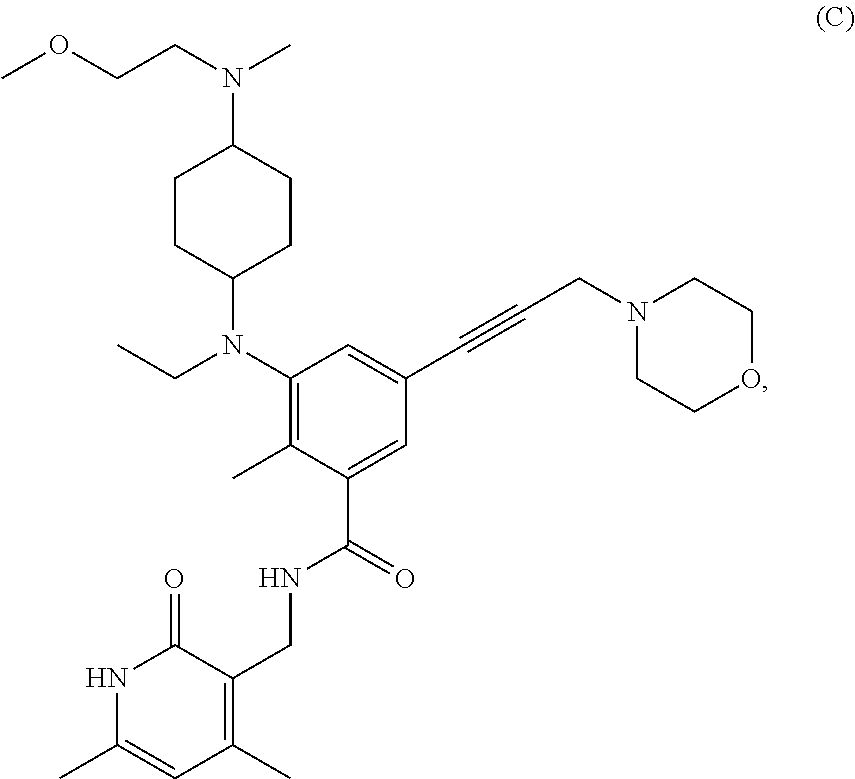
N1C(C)=CC(C)=C(CNC(C2=CC(C#CCN3CCOCC3)=CC(N(CC)C3CCC(N(CCOC)C)CC3)=C2C)=O)C1=O
